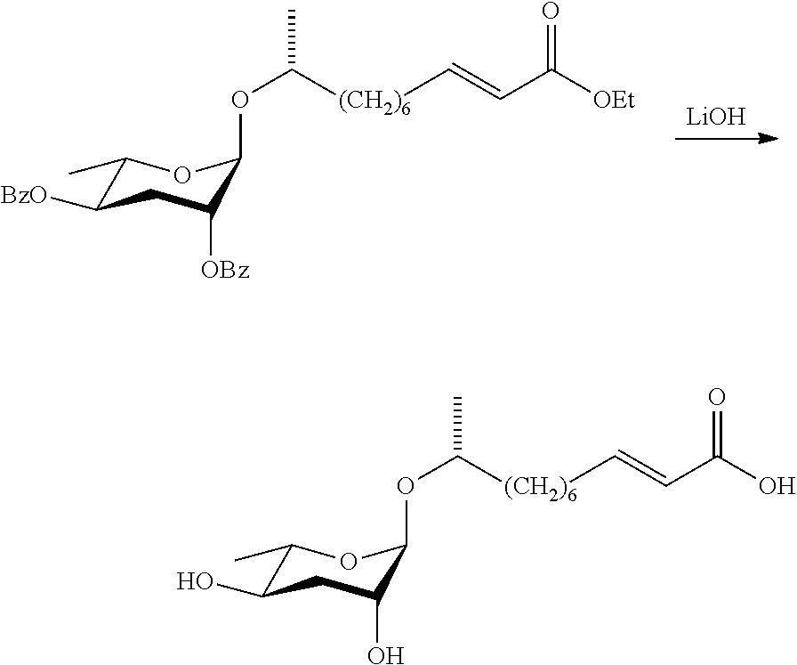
[LiOH].C1(C)C([BzO])CC([OBz])C(OC([(CH2)6]C=CC([OEt])=O)C)O1.C1(C)C(O)CC(O)C(OC([(CH2)6]C=CC(O)=O)C)O1
